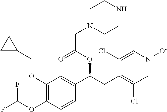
C1(OCC2CC2)=C(OC(F)F)C=CC(C(CC2=C(Cl)C=[N+]([O-])C=C2Cl)OC(=O)CN2CCNCC2)=C1
